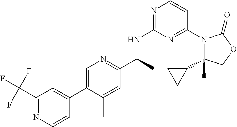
C1(C2CC2)(C)N(C2=NC(NC(C3=NC=C(C4=CC(C(F)(F)F)=NC=C4)C(C)=C3)C)=NC=C2)C(=O)OC1
